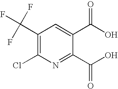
C1(C(F)(F)F)=C(Cl)N=C(C(O)=O)C(C(O)=O)=C1
